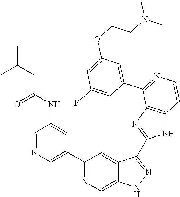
C1(C2=CN=CC(NC(=O)CC(C)C)=C2)=NC=C2C(=C1)C(C1=NC3=C(N1)C=CN=C3C1=CC(OCCN(C)C)=CC(F)=C1)=NN2
